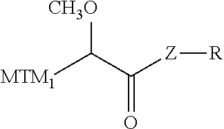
[MTM1]C(C([Z][R])=O)[CH3O]
